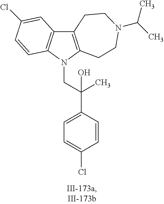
C12=C(N(CC(C3=CC=C(Cl)C=C3)(O)C)C3=C1C=C(Cl)C=C3)CCN(C(C)C)CC2
